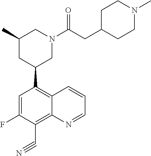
C1=C(F)C(C#N)=C2C(=C1C1CC(C)CN(C(CC3CCN(C)CC3)=O)C1)C=CC=N2
